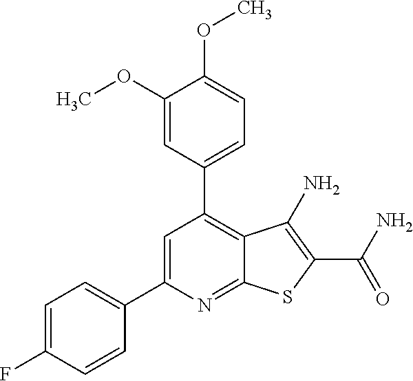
C1=C(C2=CC=C(F)C=C2)N=C2C(=C1C1=CC=C(OC)C(OC)=C1)C(N)=C(C(=O)N)S2
